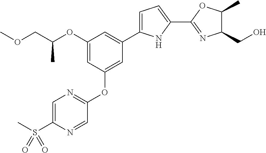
C1(OC(COC)C)=CC(OC2=NC=C(S(C)(=O)=O)N=C2)=CC(C2=CC=C(C3=NC(CO)C(C)O3)N2)=C1
